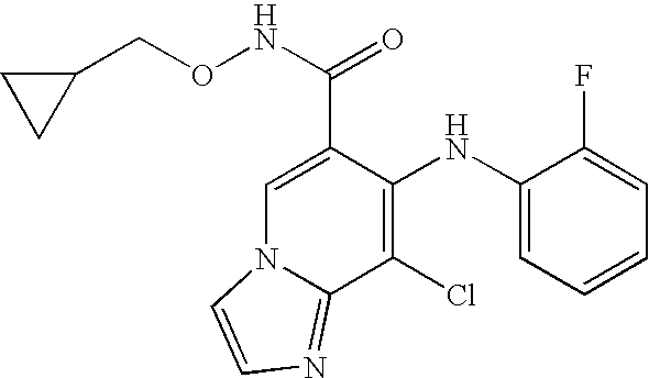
C1=C(C(NOCC2CC2)=O)C(NC2=CC=CC=C2F)=C(Cl)C2=NC=CN12
